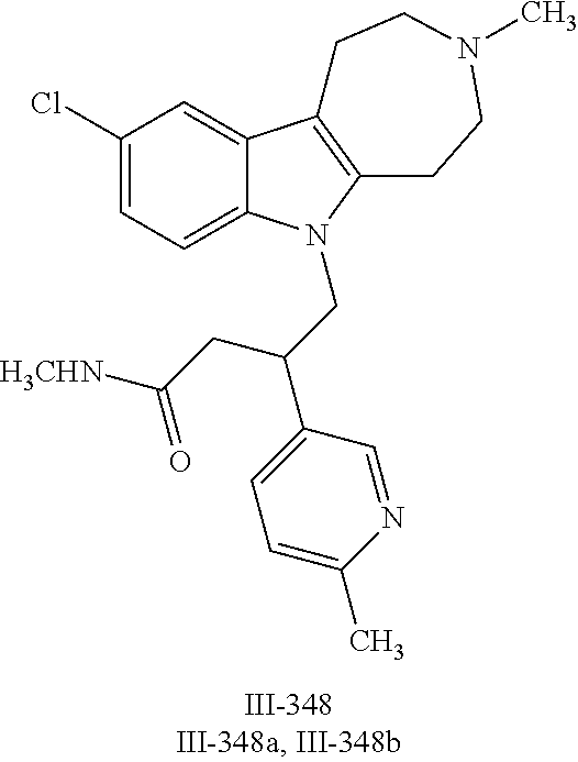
C12=CC(Cl)=CC=C1N(CC(C1=CC=C(C)N=C1)CC([NHCH3])=O)C1=C2CCN(C)CC1
